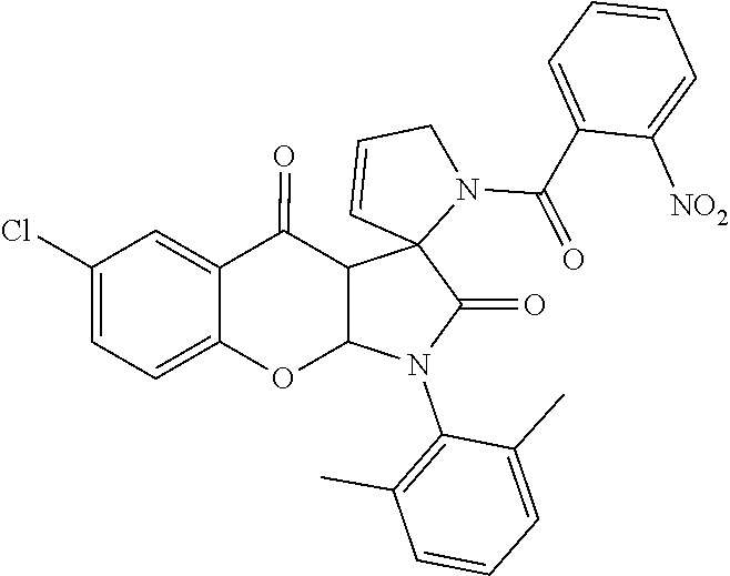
C1=CC=C([NO2])C(C(N2C3(C=CC2)C(=O)N(C2=C(C)C=CC=C2C)C2C3C(=O)C3=CC(Cl)=CC=C3O2)=O)=C1
